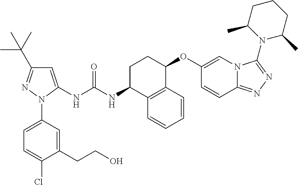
C1=C(NC(NC2C3=C(C(OC4=CN5C(=NN=C5N5C(C)CCCC5C)C=C4)CC2)C=CC=C3)=O)N(C2=CC=C(Cl)C(CCO)=C2)N=C1C(C)(C)C
